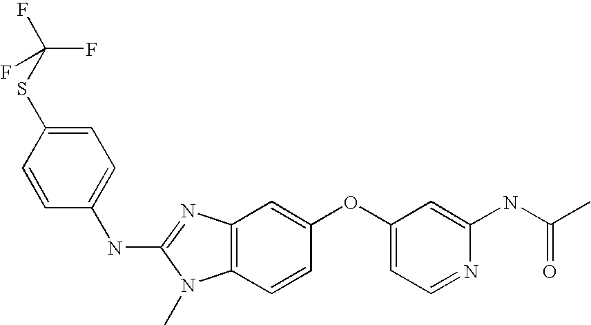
C1(OC2=CC3=C(C=C2)N(C)C(NC2=CC=C(SC(F)(F)F)C=C2)=N3)=CC=NC(NC(=O)C)=C1
